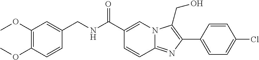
C1=CC2=NC(C3=CC=C(Cl)C=C3)=C(CO)N2C=C1C(NCC1=CC(OC)=C(OC)C=C1)=O
